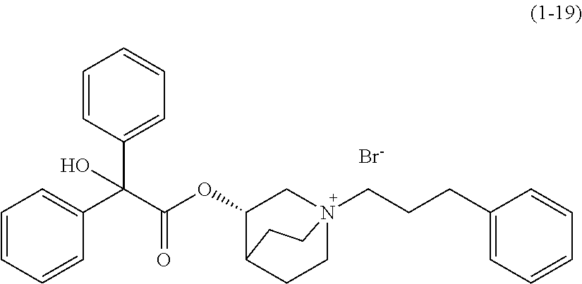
[Br-].C1=CC(C(C(OC2CN3(CCCC4=CC=CC=C4)CCC2CC3)=O)(C2=CC=CC=C2)O)=CC=C1
